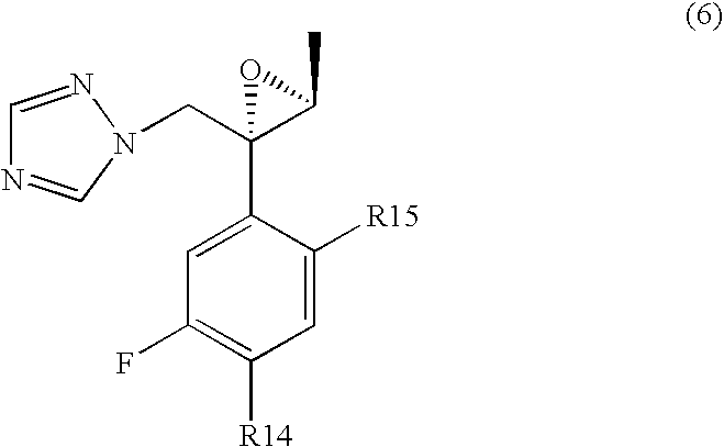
C1(F)=C([R14])C=C([R15])C(C2(CN3C=NC=N3)C(C)O2)=C1
